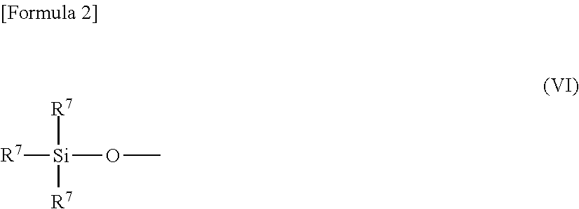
[R7][Si]([R7])([R7])OC
